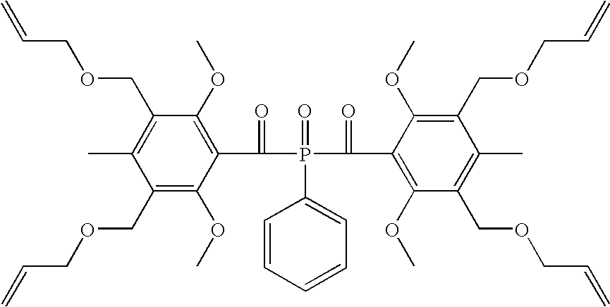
C1(COCC=C)=C(OC)C(C(=O)P(=O)(C(=O)C2=C(OC)C(COCC=C)=C(C)C(COCC=C)=C2OC)C2=CC=CC=C2)=C(OC)C(COCC=C)=C1C
